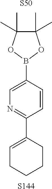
[S50].C1=CC(C2=CCCCC2)=NC=C1B1OC(C)(C)C(C)(C)O1.[S144]
